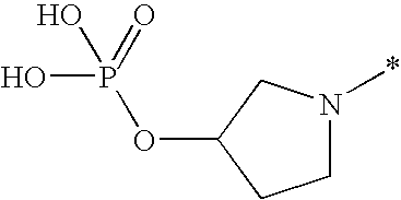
C1N(*)CC(OP(=O)(O)O)C1
